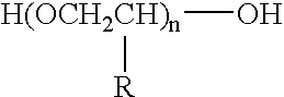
O[H(OCH2CH)n][R]
